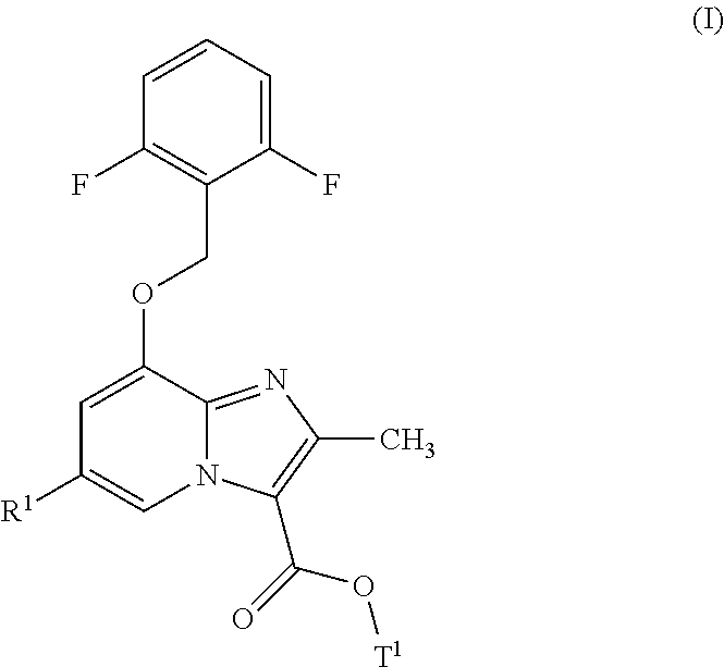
C1=C(OCC2=C(F)C=CC=C2F)C2=NC(C)=C(C(O[T1])=O)N2C=C1[R1]
